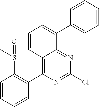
C12=C(C3=C(S(C)=O)C=CC=C3)N=C(Cl)N=C1C(C1=CC=CC=C1)=CC=C2
